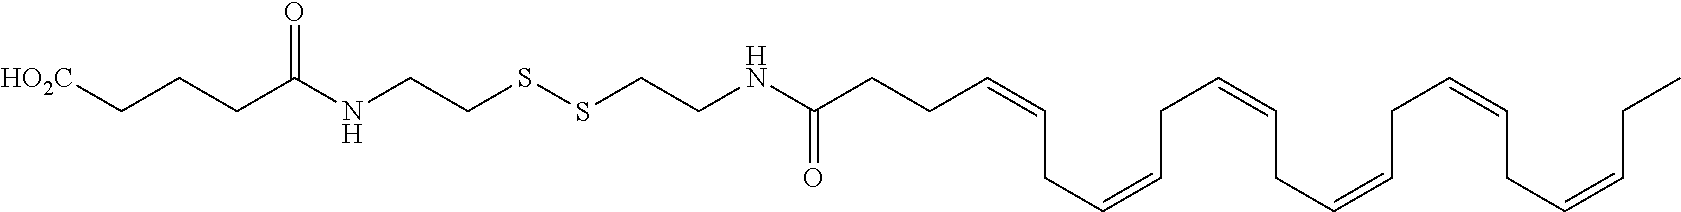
C(CCC(NCCSSCCNC(CCC=CCC=CCC=CCC=CCC=CCC=CCC)=O)=O)[HO2C]
